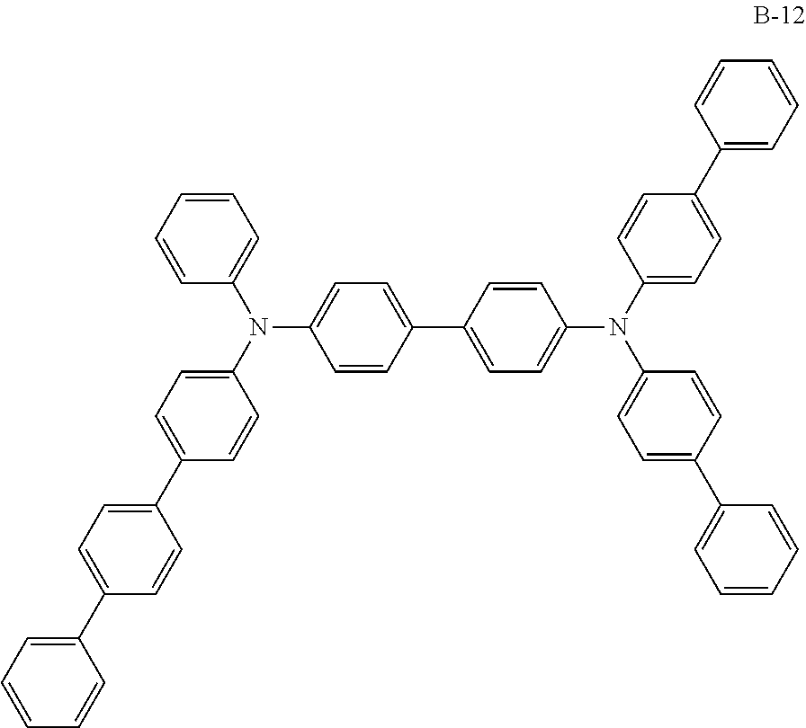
C1=C(C2=CC=C(N(C3=CC=C(C4=CC=C(C5=CC=CC=C5)C=C4)C=C3)C3=CC=CC=C3)C=C2)C=CC(N(C2=CC=C(C3=CC=CC=C3)C=C2)C2=CC=C(C3=CC=CC=C3)C=C2)=C1
